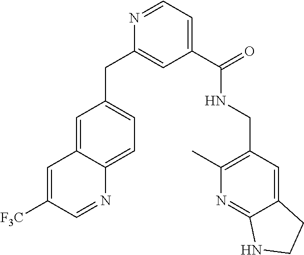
C1=C([F3C])C=NC2=CC=C(CC3=CC(C(NCC4=C(C)N=C5C(=C4)CCN5)=O)=CC=N3)C=C12
